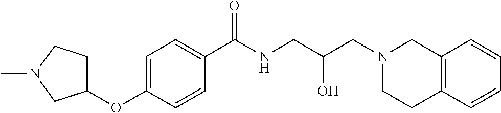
C1=CC(OC2CCN(C)C2)=CC=C1C(NCC(CN1CC2=C(CC1)C=CC=C2)O)=O
